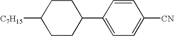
[C7H15]C1CCC(C2=CC=C([CN])C=C2)CC1
